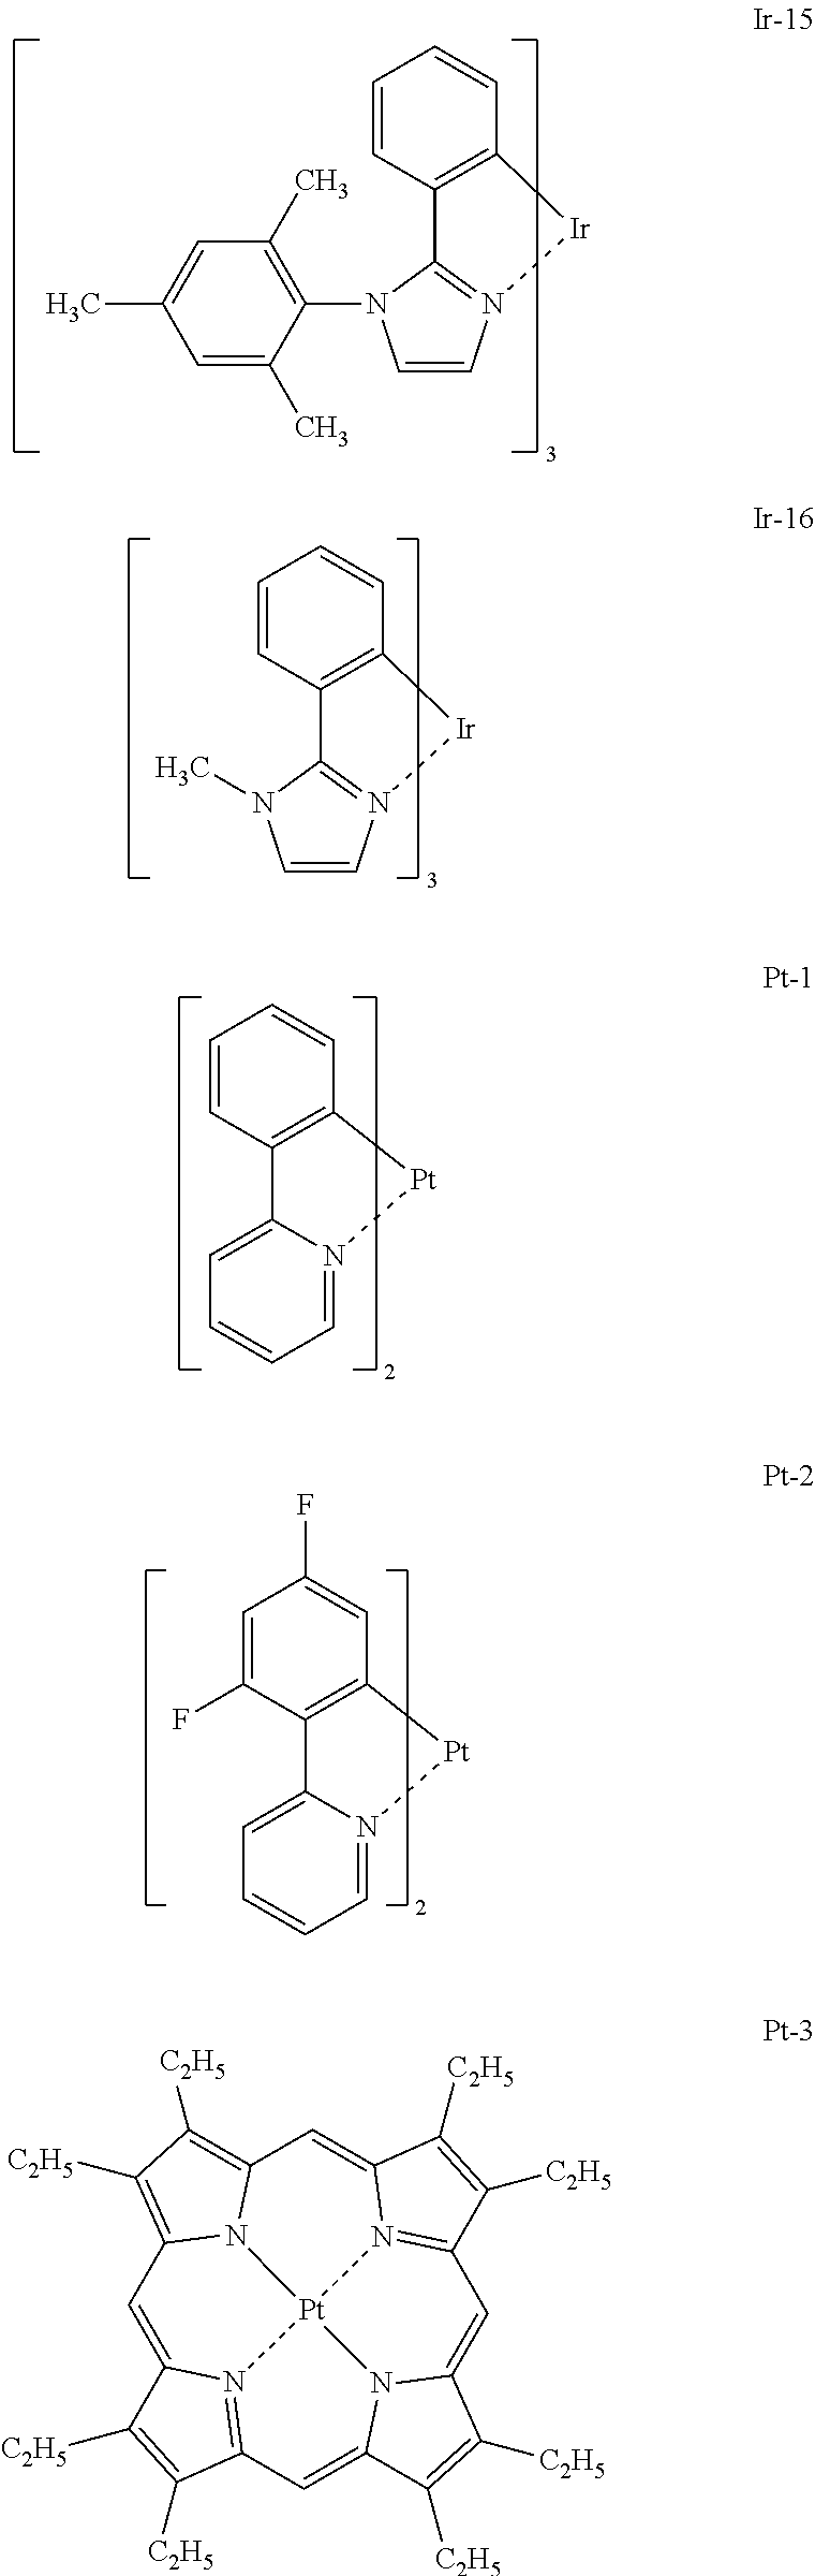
C1=CN2=C(N1C1=C(C)C=C(C)C=C1C)C1=C(C=CC=C1)[Ir]2.C1=CN2=C(N1C)C1=C(C=CC=C1)[Ir]2.C1=CC2=C(C=C1)[Pt]N1=CC=CC=C21.C1=C(F)C2=C(C=C1F)[Pt]N1=CC=CC=C21.C1=C2N3=C(C=C4N5C(=CC6=N7C(=CC8=C([C2H5])C([C2H5])=C1N8[Pt]753)C([C2H5])=C6[C2H5])C([C2H5])=C4[C2H5])C([C2H5])=C2[C2H5]
